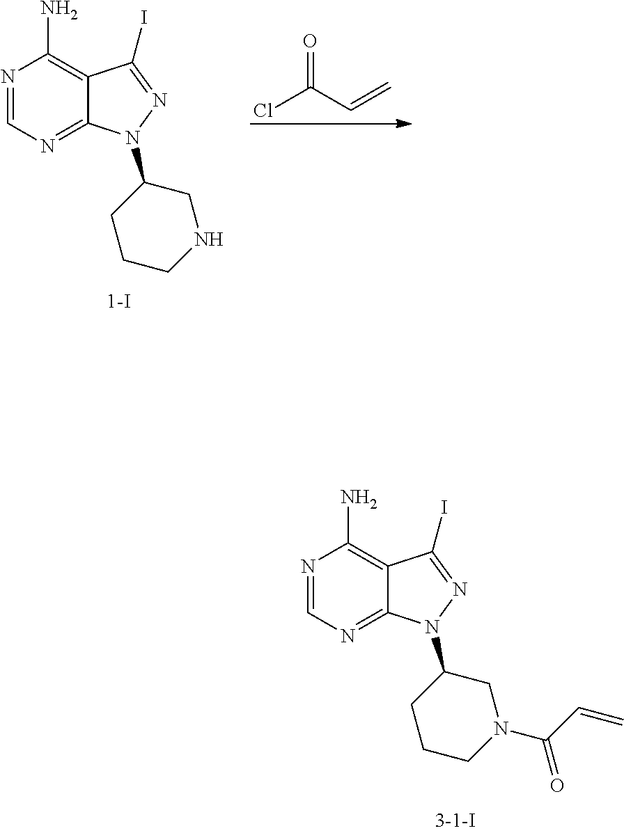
N1=CN=C2C(=C1N)C(I)=NN2C1CCCNC1.ClC(C=C)=O.N1=CN=C2C(=C1N)C(I)=NN2C1CCCN(C(C=C)=O)C1
